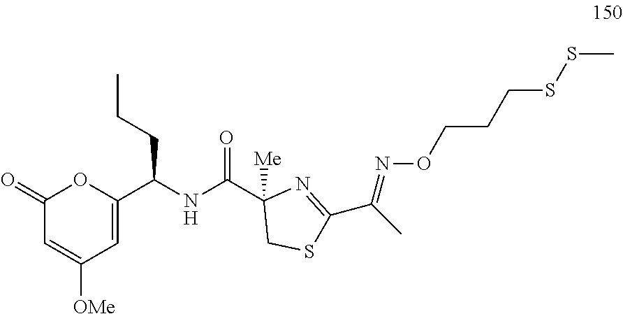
C1(=O)C=C([OMe])C=C(C(NC(C2([Me])CSC(C(C)=NOCCCSSC)=N2)=O)CCC)O1
